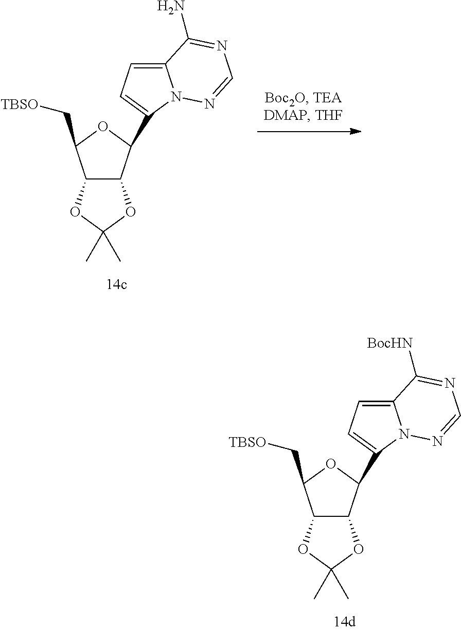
C12C(C(C3=CC=C4N3N=CN=C4[BocHN])OC1C[TBSO])OC(C)(C)O2.C12C(C(C3=CC=C4N3N=CN=C4N)OC1C[TBSO])OC(C)(C)O2
